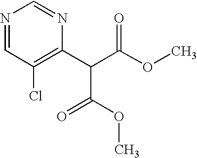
C1(C(C(OC)=O)C(OC)=O)=C(Cl)C=NC=N1
